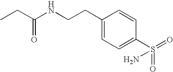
CCC(NCCC1=CC=C(S(=O)(=O)N)C=C1)=O
